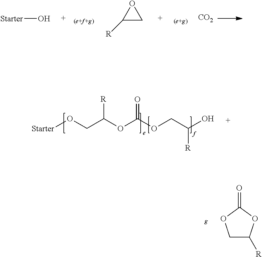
[Starter]O.C1([R])CO1.[CO2].[Starter]OCC(OC(OCC([R])O)=O)[R].C1C([R])OC(=O)O1
